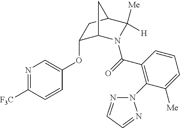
C1(OC2=CN=C([F3C])C=C2)C2N(C(=O)C3=C(N4N=CC=N4)C([Me])=CC=C3)C([Me])([H])C(C1)C2
